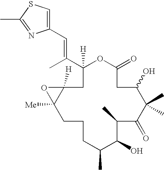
C1(=O)OC([H])(C(C)=CC2=CSC(C)=N2)CC2([H])C([Me])(CCCC(C)C(O)C(C)C(=O)C(C)(C)C(O)C1)O2
